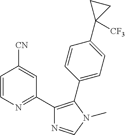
C1=CN=C(C2=C(C3=CC=C(C4([CF3])CC4)C=C3)N(C)C=N2)C=C1[CN]
